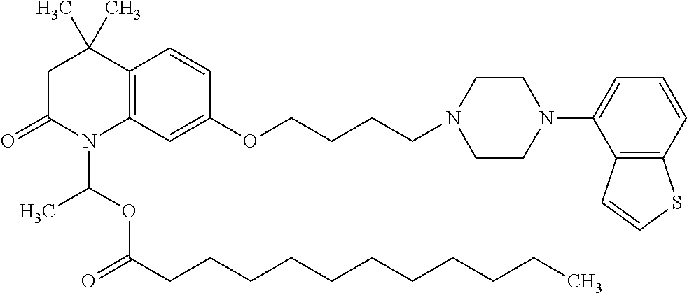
C1C(=O)N(C(OC(CCCCCCCCCCC)=O)C)C2=C(C1(C)C)C=CC(OCCCCN1CCN(C3=CC=CC4=C3C=CS4)CC1)=C2
